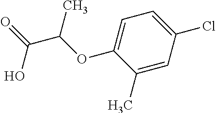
C1(C)=CC(Cl)=CC=C1OC(C(=O)O)C
